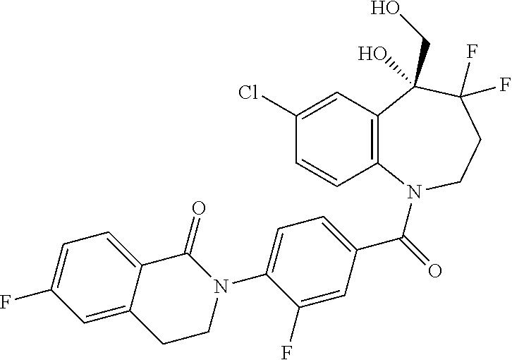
C12=C(N(C(=O)C3=CC=C(N4C(=O)C5=CC=C(F)C=C5CC4)C(F)=C3)CCC(F)(F)C1(CO)O)C=CC(Cl)=C2
